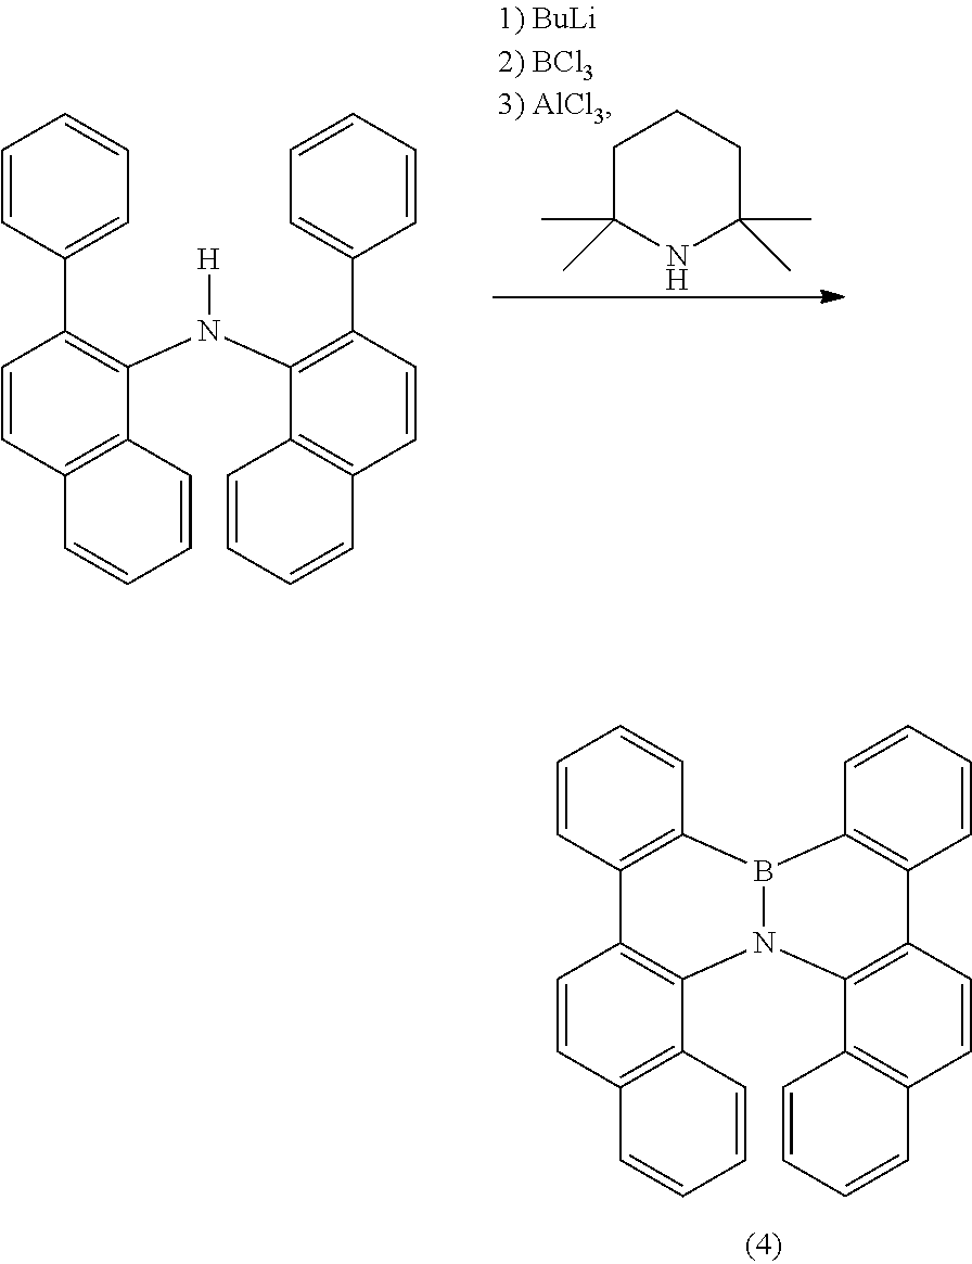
C12=C(B3N(C4=C1C=CC1=C4C=CC=C1)C1=C(C=CC4=C1C=CC=C4)C1=C3C=CC=C1)C=CC=C2.C1C(C)(C)NC(C)(C)CC1.C1(C2=C(N(C3=C(C4=CC=CC=C4)C=CC4=C3C=CC=C4)[H])C3=C(C=C2)C=CC=C3)=CC=CC=C1
